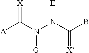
[X]=C(N(N(C(B)=[X])[E])[G])[A]
